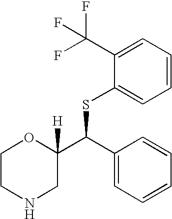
C1(C(F)(F)F)=CC=CC=C1SC(C1([H])OCCNC1)C1=CC=CC=C1
